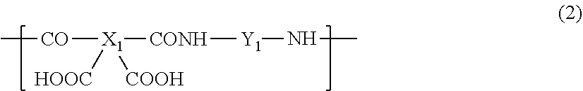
[CO]([X1]([CONH][Y1]NC)([HOOC])[COOH])C
